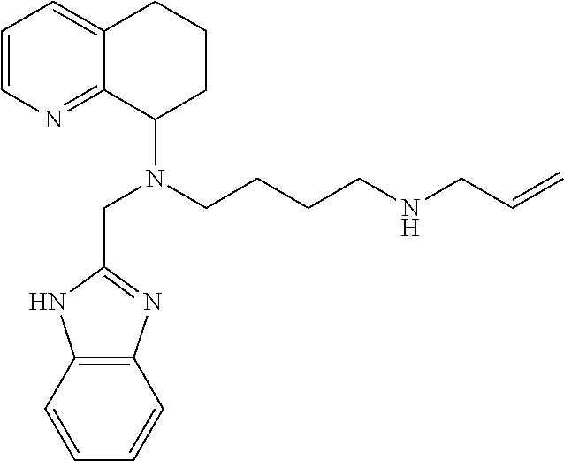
C1=CN=C2C(=C1)CCCC2N(CC1=NC2=C(N1)C=CC=C2)CCCCNCC=C
